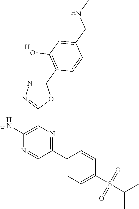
[H].C1(N)=C(C2=NN=C(C3=C(O)C=C(CNC)C=C3)O2)N=C(C2=CC=C(S(C(C)C)(=O)=O)C=C2)C=N1.[H].[H]
